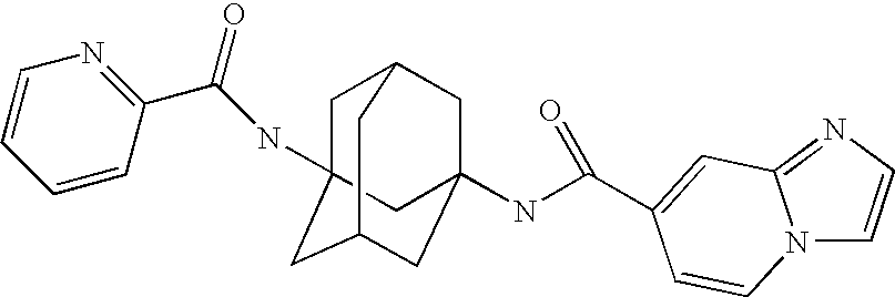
C1C2CC3(NC(=O)C4=CC5=NC=CN5C=C4)CC(CC1(NC(C1=NC=CC=C1)=O)C3)C2
